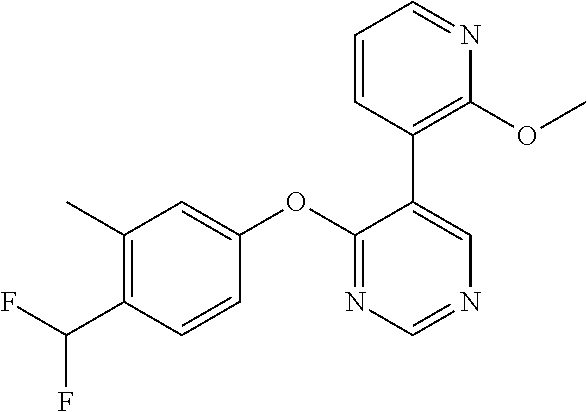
C1(OC2=CC(C)=C(C(F)F)C=C2)=NC=NC=C1C1=C(OC)N=CC=C1
